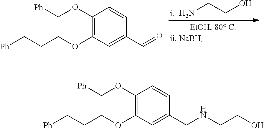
C1(OC[Ph])=C(OCCC[Ph])C=C(CNCCO)C=C1.NCCO.C1(OC[Ph])=C(OCCC[Ph])C=C(C=O)C=C1
